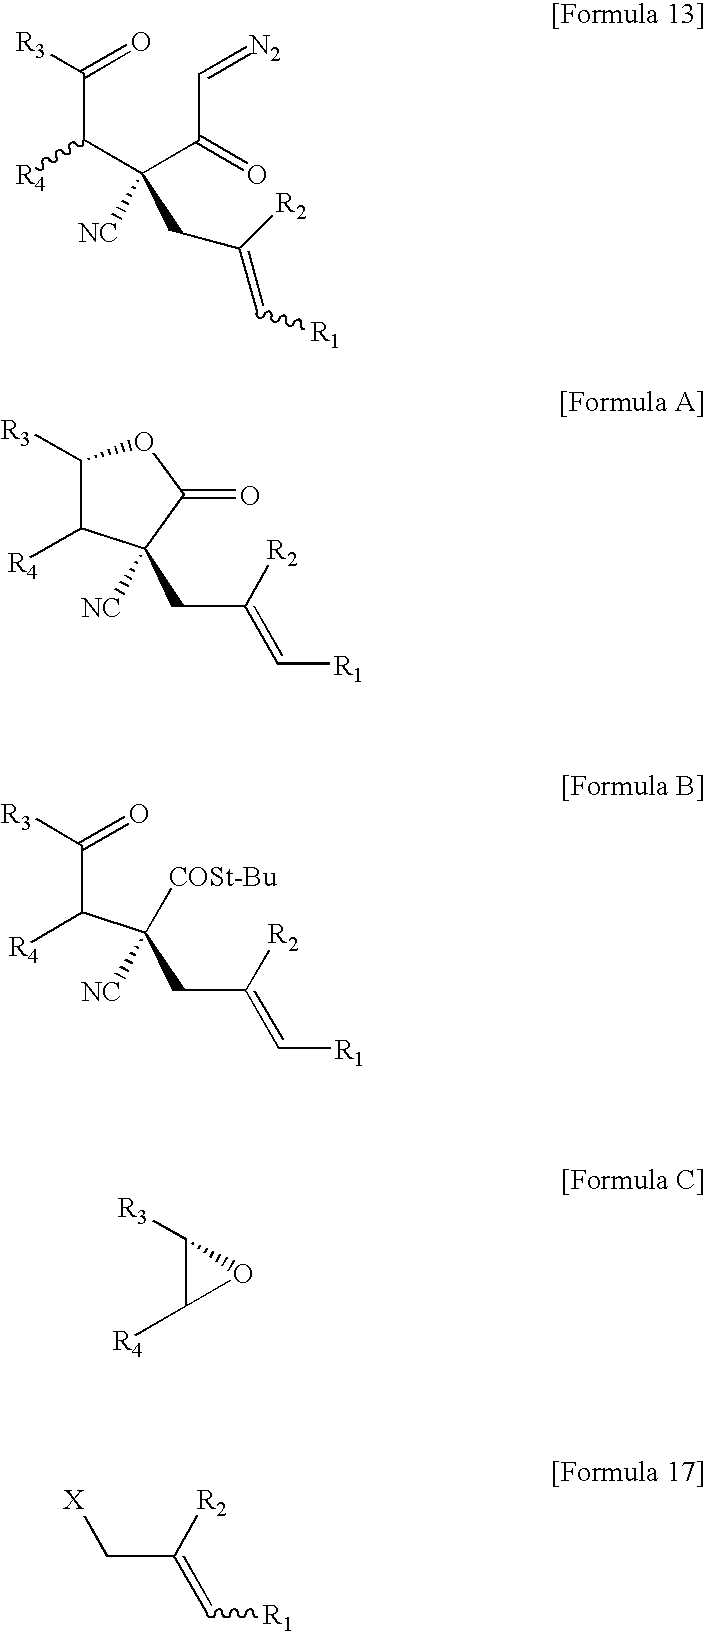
C(C(C(C(C=[N2])=O)([NC])CC(=C[R1])[R2])[R4])(=O)[R3].C1([R3])C([R4])C(CC(=C[R1])[R2])([NC])C(=O)O1.C(C(C(CC(=C[R1])[R2])([NC])[COSt-Bu])[R4])([R3])=O.[R3]C1C([R4])O1.C(C([R2])=C[R1])[X]
